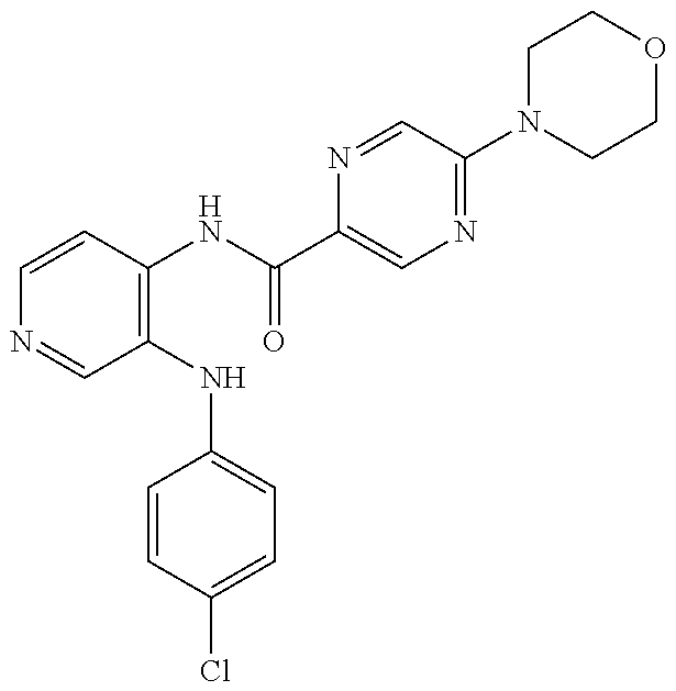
C1=CC(NC(=O)C2=CN=C(N3CCOCC3)C=N2)=C(NC2=CC=C(Cl)C=C2)C=N1
